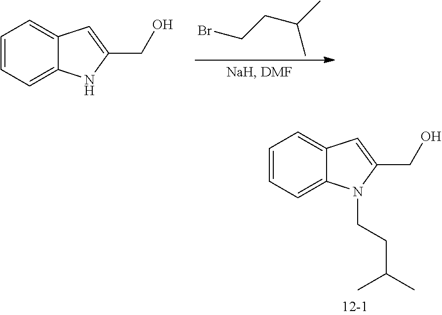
C1=CC=C2C(=C1)C=C(CO)N2.BrCCC(C)C.C1=CC=C2C(=C1)C=C(CO)N2CCC(C)C
